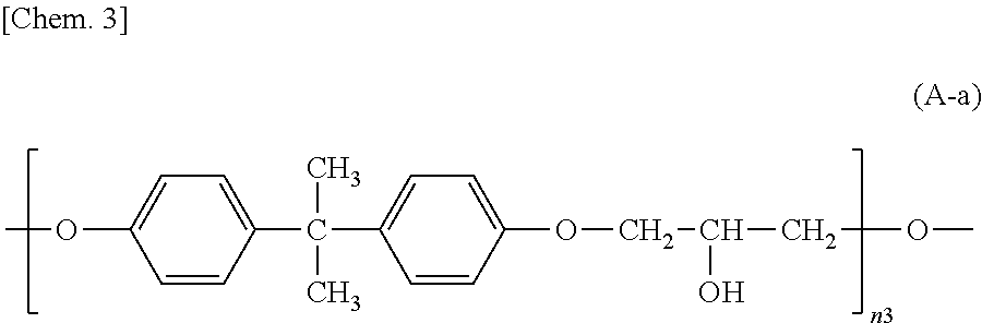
COC1=CC=C(C(C2=CC=C(OCC(COC)O)C=C2)(C)C)C=C1
